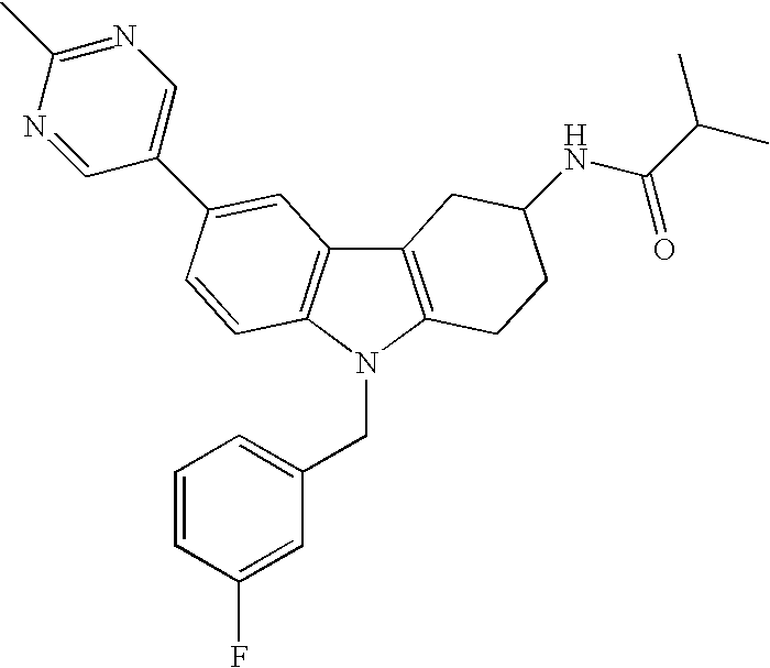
C12=C(N(CC3=CC=CC(F)=C3)C3=C1C=C(C1=CN=C(C)N=C1)C=C3)CCC(NC(C(C)C)=O)C2
